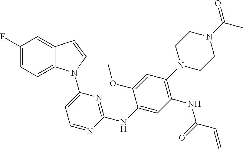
C1(NC2=NC(N3C4=CC=C(F)C=C4C=C3)=CC=N2)=CC(NC(C=C)=O)=C(N2CCN(C(=O)C)CC2)C=C1OC
